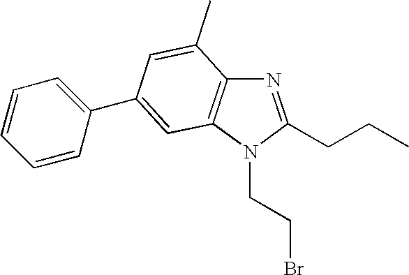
C(N1C(CCC)=NC2=C1C=C(C1=CC=CC=C1)C=C2C)CBr
